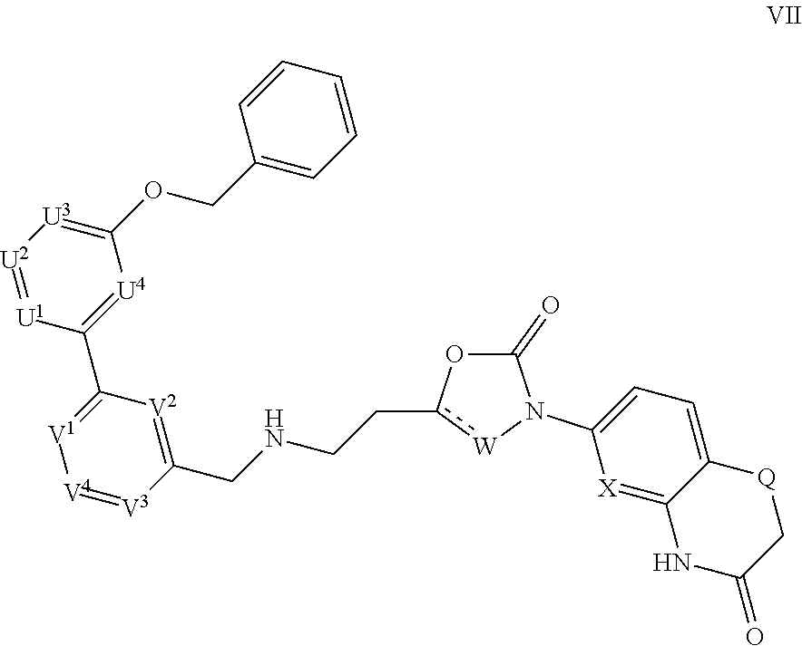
[U2]1=[U1]C(C2=[V1][V4]=[V3]C(CNCCc3[W]N(C4=CC=C5C(=[X]4)NC(=O)C[Q]5)C(=O)O3)=[V2]2)=[U4]C(OCC2=CC=CC=C2)=[U3]1
